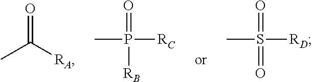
O=C([RA])C.CP([RC])(=O)[RB].CS([RD])(=O)=O
